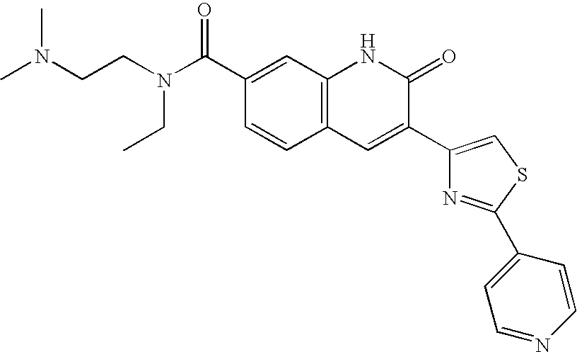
CN(CCN(CC)C(C1=CC2=C(C=C1)C=C(C1=CSC(C3=CC=NC=C3)=N1)C(=O)N2)=O)C
